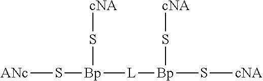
[ANc]S[Bp](S[cNA])[L][Bp](S[cNA])S[cNA]
